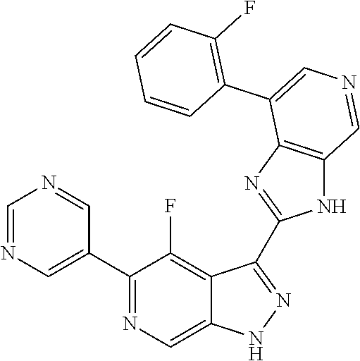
C1(C2=CN=CN=C2)=NC=C2C(=C1F)C(C1=NC3=C(N1)C=NC=C3C1=C(F)C=CC=C1)=NN2
